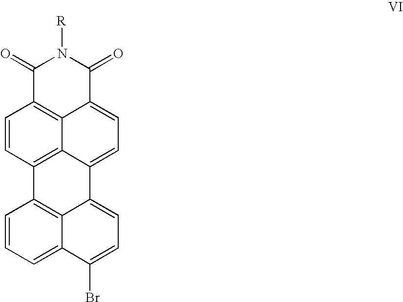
C1(=O)C2=C3C(=CC=C4C3=C(C=C2)C2=C3C4=CC=C(Br)C3=CC=C2)C(=O)N1[R]
